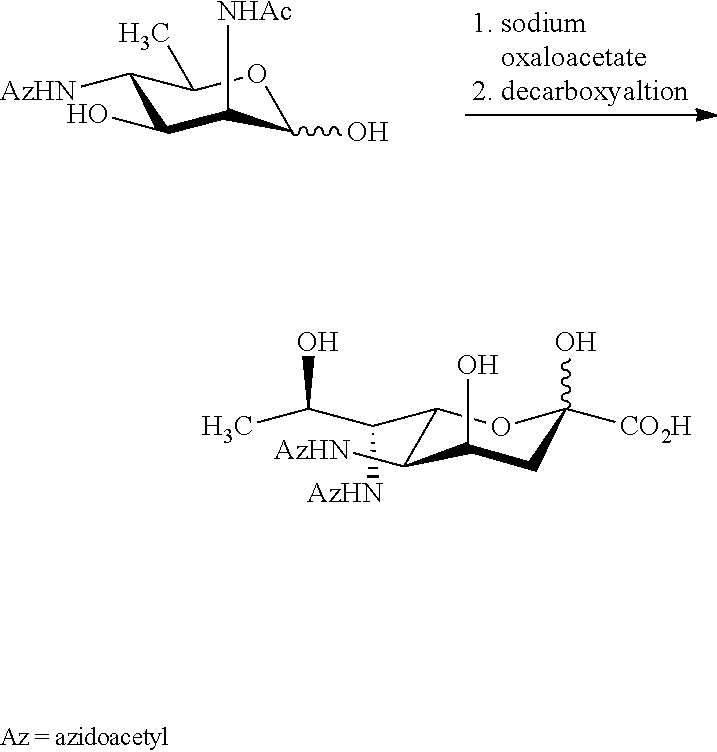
C1([AzHN])C(O)C([NHAc])C(O)OC1C.C(C1C([AzHN])C(O)CC(O)([CO2H])O1)(C(C)O)[AzHN]
